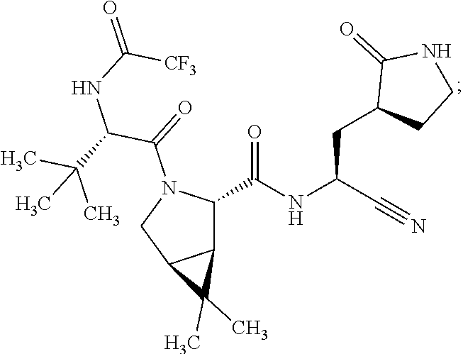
C1(CC(NC(C2C3C(CN2C(=O)C(C(C)(C)C)NC(=O)[CF3])C3(C)C)=O)C#N)CCNC1=O
